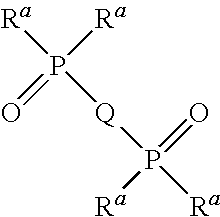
[Ra]P([Q]P([Ra])([Ra])=O)([Ra])=O
